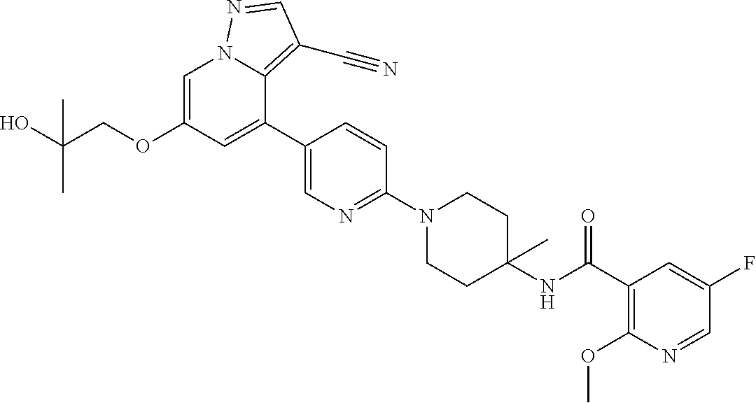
C1=C(OCC(O)(C)C)C=C(C2=CN=C(N3CCC(NC(C4=C(OC)N=CC(F)=C4)=O)(C)CC3)C=C2)C2=C(C#N)C=NN12
